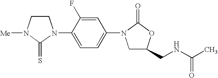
C1CN([Me])C(=S)N1C1=CC=C(N2CC(CNC(C)=O)OC2=O)C=C1F
